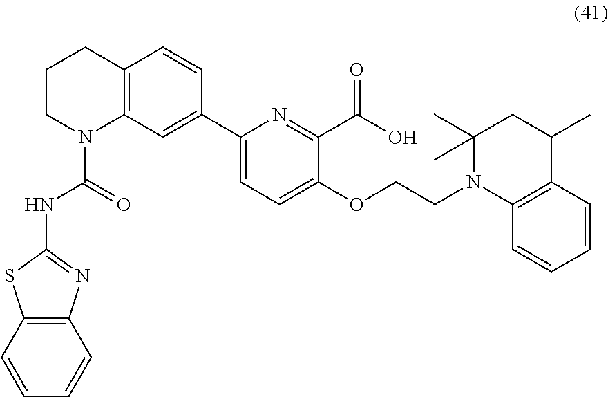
C1CN(C(=O)NC2=NC3=C(S2)C=CC=C3)C2=C(C1)C=CC(C1=CC=C(OCCN3C4=C(C(C)CC3(C)C)C=CC=C4)C(C(O)=O)=N1)=C2
